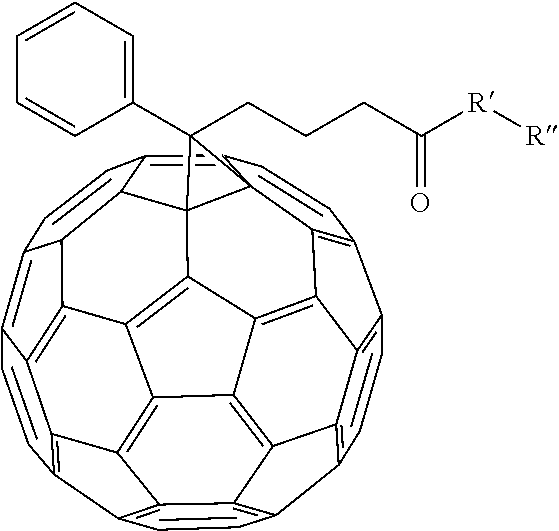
C1=CC2=C3C4=C1C1=C5C4=C4C6=C3C3=C2C=CC2=C3C3=C6C6=C4C47C5(C(=C5C=CC8=C9C(=C6C8C45)C3=C2C=C9)C=C1)C7(CCCC([R][R])=O)C1=CC=CC=C1
